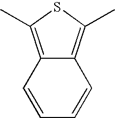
C1=CC=CC2=C(C)SC(C)=C12
